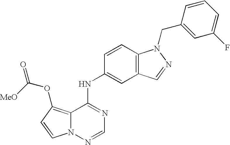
C12=C(OC(=O)[MeO])C=CN1N=CN=C2NC1=CC2=C(C=C1)N(CC1=CC(F)=CC=C1)N=C2
